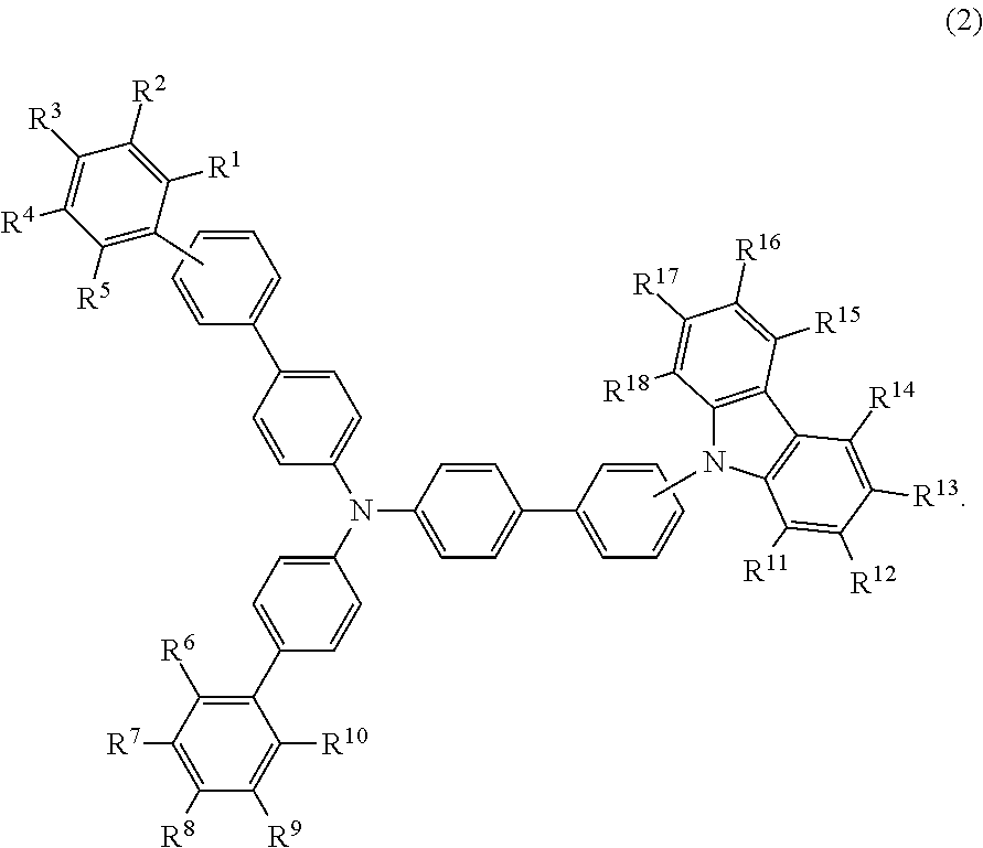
C1=CC(C2=CC=CC=C2)=CC=C1N(C1=CC=C(C2=C([R6])C([R7])=C([R8])C([R9])=C2[R10])C=C1)C1=CC=C(C2=CC=CC=C2)C=C1.CC1=C([R5])C([R4])=C([R3])C([R2])=C1[R1].C12=C(C3=C(N1C)C([R11])=C([R12])C([R13])=C3[R14])C([R15])=C([R16])C([R17])=C2[R18]
